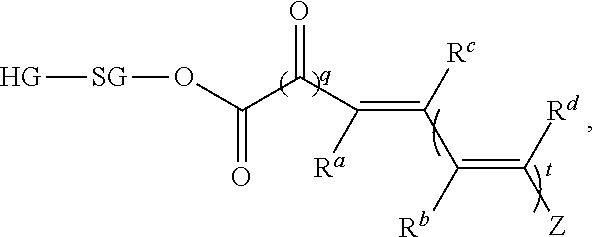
[HG][SG]OC(C(C([Ra])=C([Rc])C([Rb])=C([Rd])[Z])=O)=O
